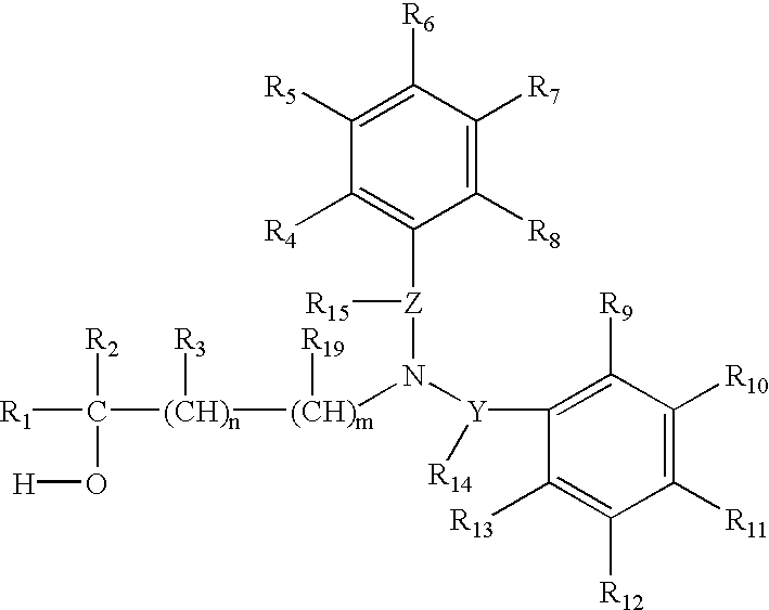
[R1]C([(CH)n]([R3])[(CH)m]([R19])N([Y](C1=C([R9])C([R10])=C([R11])C([R12])=C1[R13])[R14])[Z](C1=C([R4])C([R5])=C([R6])C([R7])=C1[R8])[R15])([R2])O[H]
